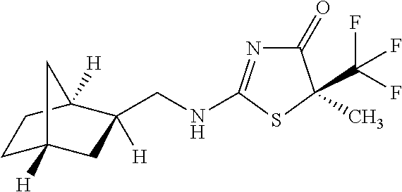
C1(=O)N=C(NCC2([H])CC3([H])CCC2([H])C3)SC1(C(F)(F)F)C
